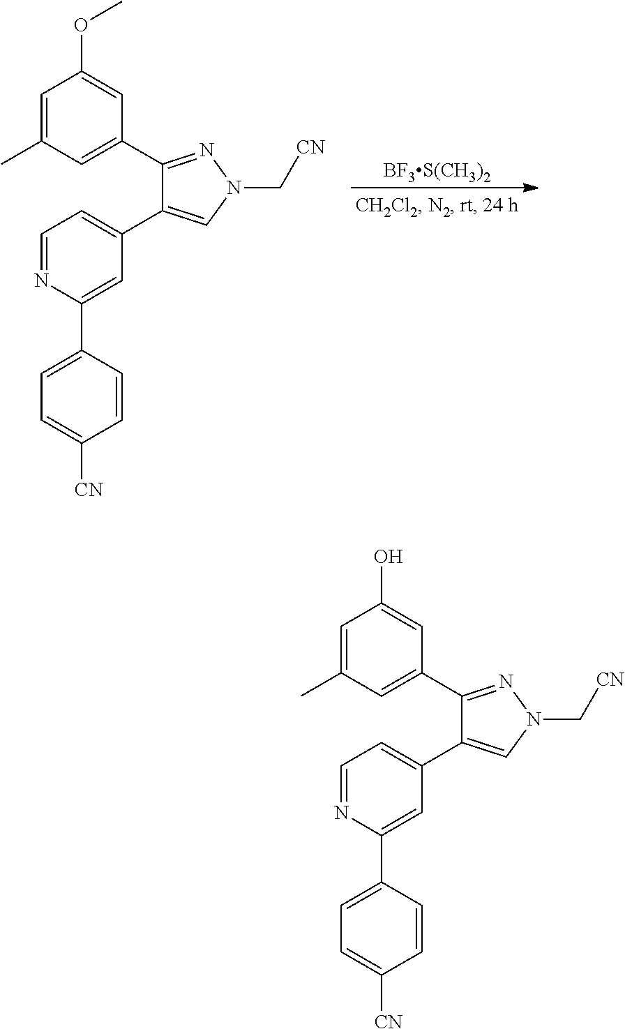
C1=C(C)C=C(C2=NN(C[CN])C=C2C2=CC=NC(C3=CC=C([CN])C=C3)=C2)C=C1OC.[BF3S(CH3)2].C1=C(C)C=C(C2=NN(C[CN])C=C2C2=CC=NC(C3=CC=C([CN])C=C3)=C2)C=C1O
